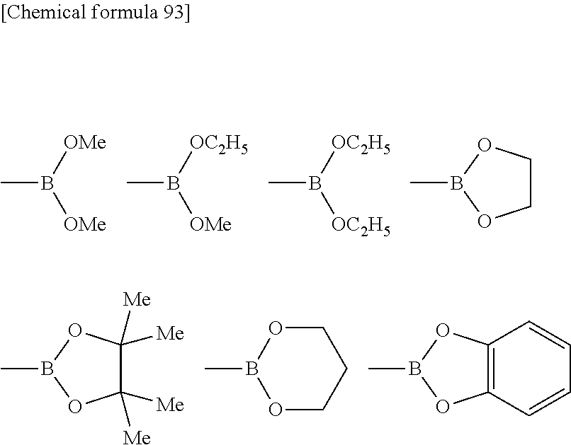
CB([OMe])[OMe].CB([OC2H5])[OMe].CB([OC2H5])[OC2H5].CB1OCCO1.CB1OC([Me])([Me])C([Me])([Me])O1.CB1OCCCO1.CB1OC2=C(O1)C=CC=C2
